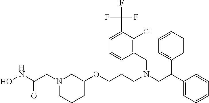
C1C(OCCCN(CC(C2=CC=CC=C2)C2=CC=CC=C2)CC2=C(Cl)C(C(F)(F)F)=CC=C2)CN(CC(NO)=O)CC1
